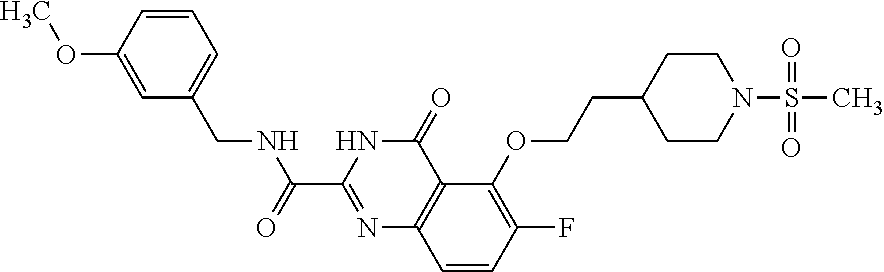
C1=CC(OC)=CC(CNC(C2=NC3=C(C(=O)N2)C(OCCC2CCN(S(=O)(=O)C)CC2)=C(F)C=C3)=O)=C1
